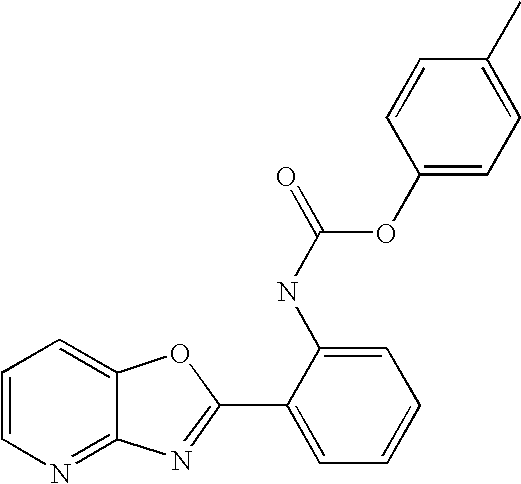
C12=NC=CC=C1OC(C1=CC=CC=C1NC(OC1=CC=C(C)C=C1)=O)=N2
